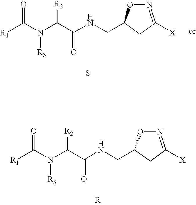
[R1]C(N(C(C(NCC1ON=C([X])C1)=O)[R2])[R3])=O.[R].[R1]C(N(C(C(NCC1ON=C([X])C1)=O)[R2])[R3])=O.S
